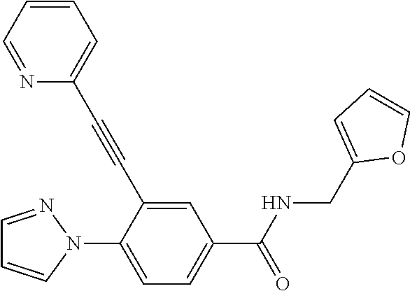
C1=NN(C2=CC=C(C(NCC3=CC=CO3)=O)C=C2C#CC2=CC=CC=N2)C=C1
